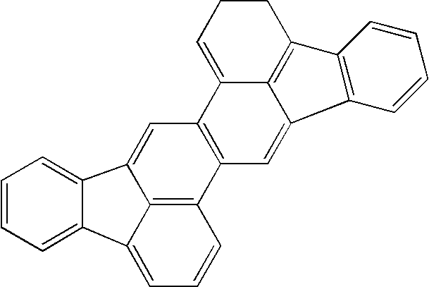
C1C=C2C3=C(C1)C1=C(C3=CC3=C2C=C2C4=C3C=CC=C4C3=CC=CC=C23)C=CC=C1
